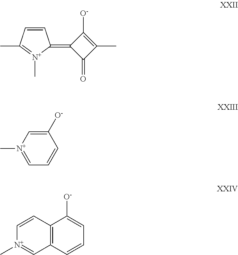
C1=CC(C)=[N+](C)C1=C1C(=O)C(C)=C1[O-].C1([O-])=C[N+](C)=CC=C1.C1=CC2=C(C=[N+]1C)C=CC=C2[O-]
